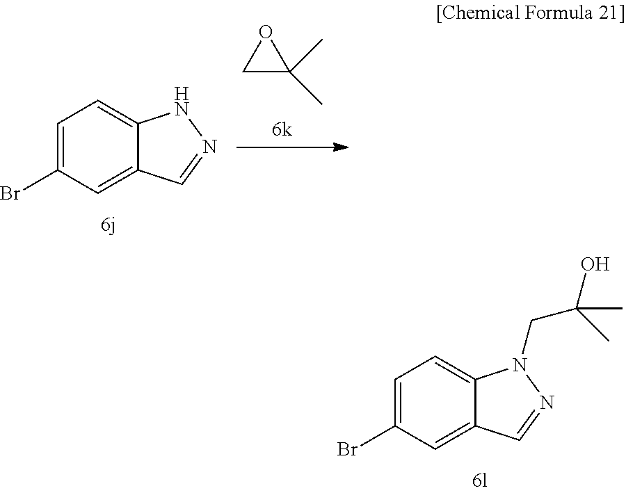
C1=C(Br)C=C2C(=C1)N(CC(O)(C)C)N=C2.C1=C(Br)C=C2C(=C1)NN=C2.C1C(C)(C)O1
